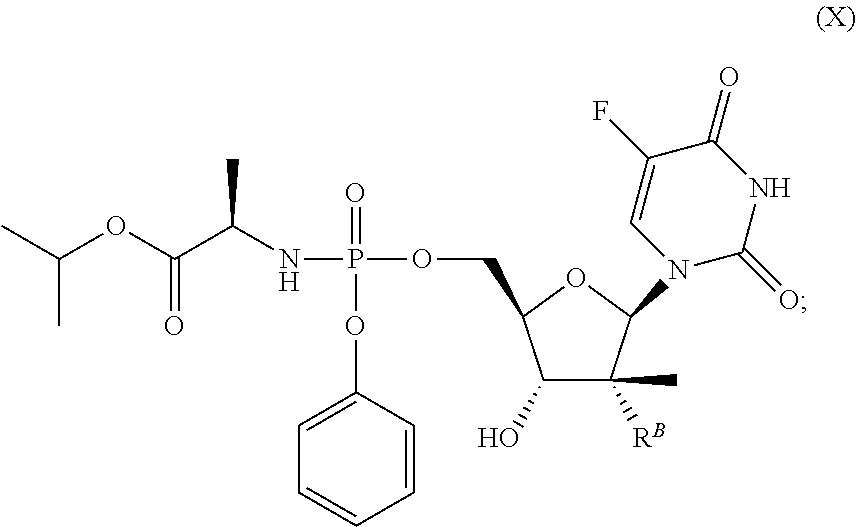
C1(O)C([RB])(C)C(N2C(=O)NC(=O)C(F)=C2)OC1COP(NC(C(OC(C)C)=O)C)(=O)OC1=CC=CC=C1
